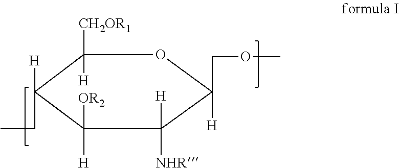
C1([CH2OR1])([H])C([H])(CC)C([H])([OR2])C([H])([NHR])C(COC)([H])O1
